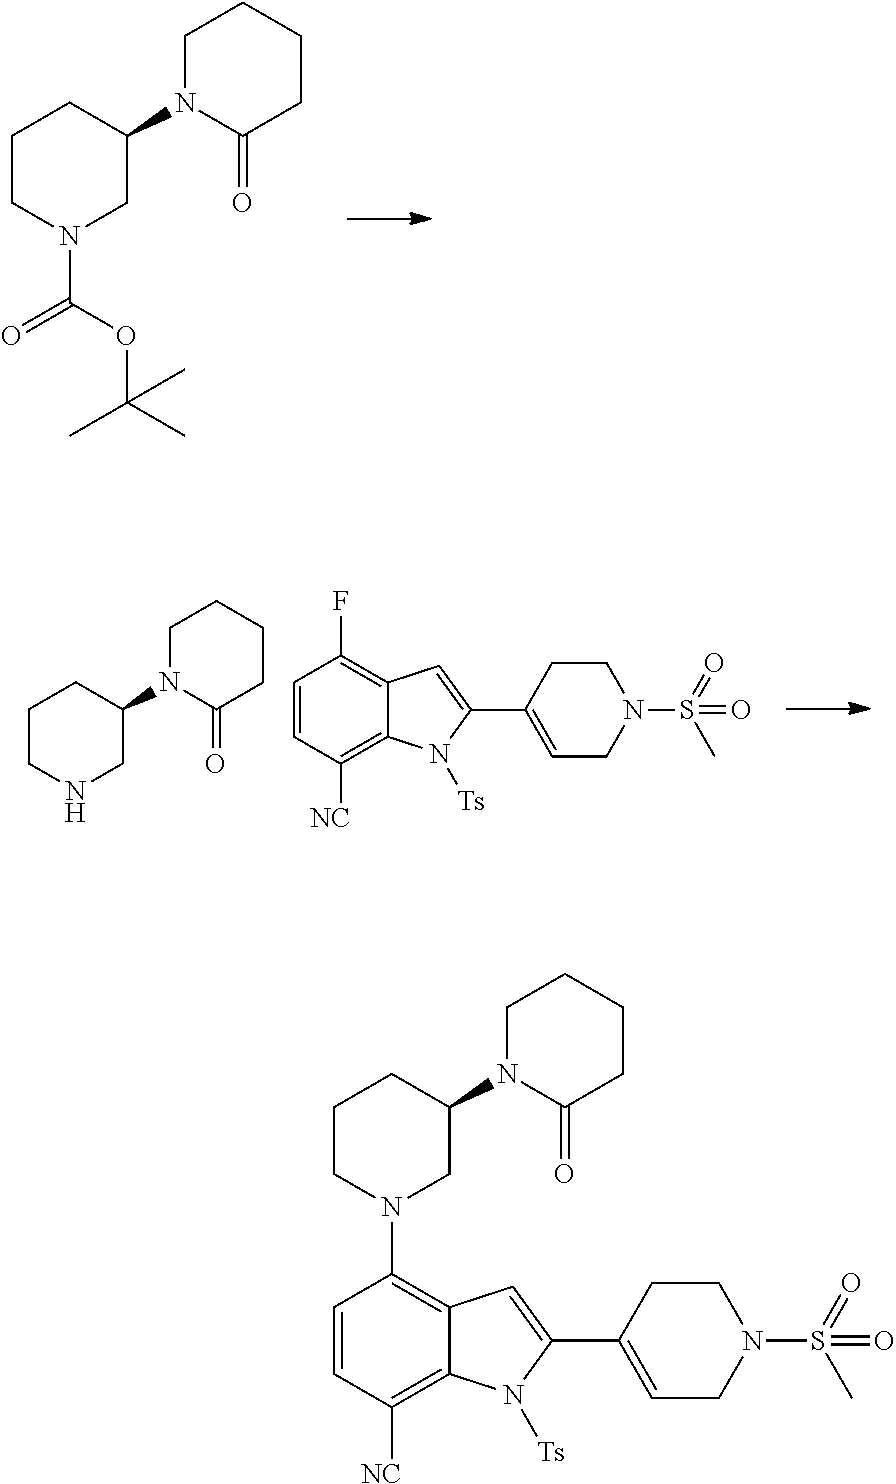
N1(C2=C3C(=C([NC])C=C2)N([Ts])C(C2=CCN(S(=O)(C)=O)CC2)=C3)CC(N2C(=O)CCCC2)CCC1.C1CN(C(=O)OC(C)(C)C)CC(N2C(=O)CCCC2)C1.C1CNCC(N2C(=O)CCCC2)C1.C1(F)=C2C(=C([NC])C=C1)N([Ts])C(C1=CCN(S(=O)(C)=O)CC1)=C2
